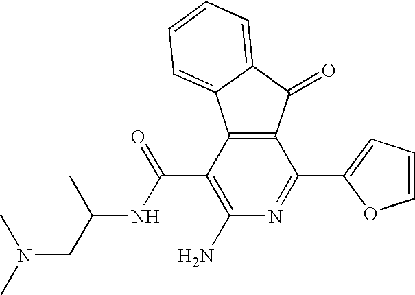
C12=C(C(C(NC(CN(C)C)C)=O)=C(N)N=C1C1=CC=CO1)C1=CC=CC=C1C2=O
